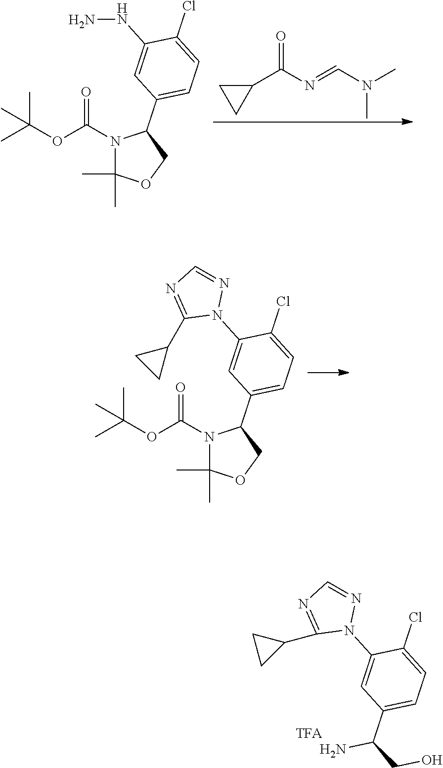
C(C1=CC=C(Cl)C(N2N=CN=C2C2CC2)=C1)(N)CO.C1(C(N=CN(C)C)=O)CC1.N1(C(OC(C)(C)C)=O)C(C)(C)OCC1C1=CC=C(Cl)C(NN)=C1.N1(C(OC(C)(C)C)=O)C(C)(C)OCC1C1=CC=C(Cl)C(N2N=CN=C2C2CC2)=C1
